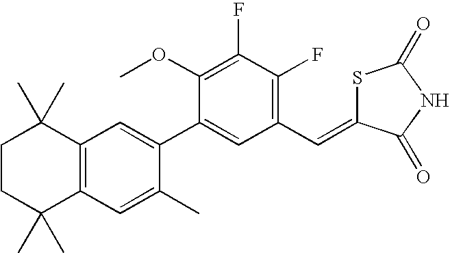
C1CC(C)(C)C2=C(C1(C)C)C=C(C1=CC(C=C3SC(=O)NC3=O)=C(F)C(F)=C1OC)C(C)=C2
